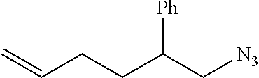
C(CCC(C[N3])[Ph])=C
